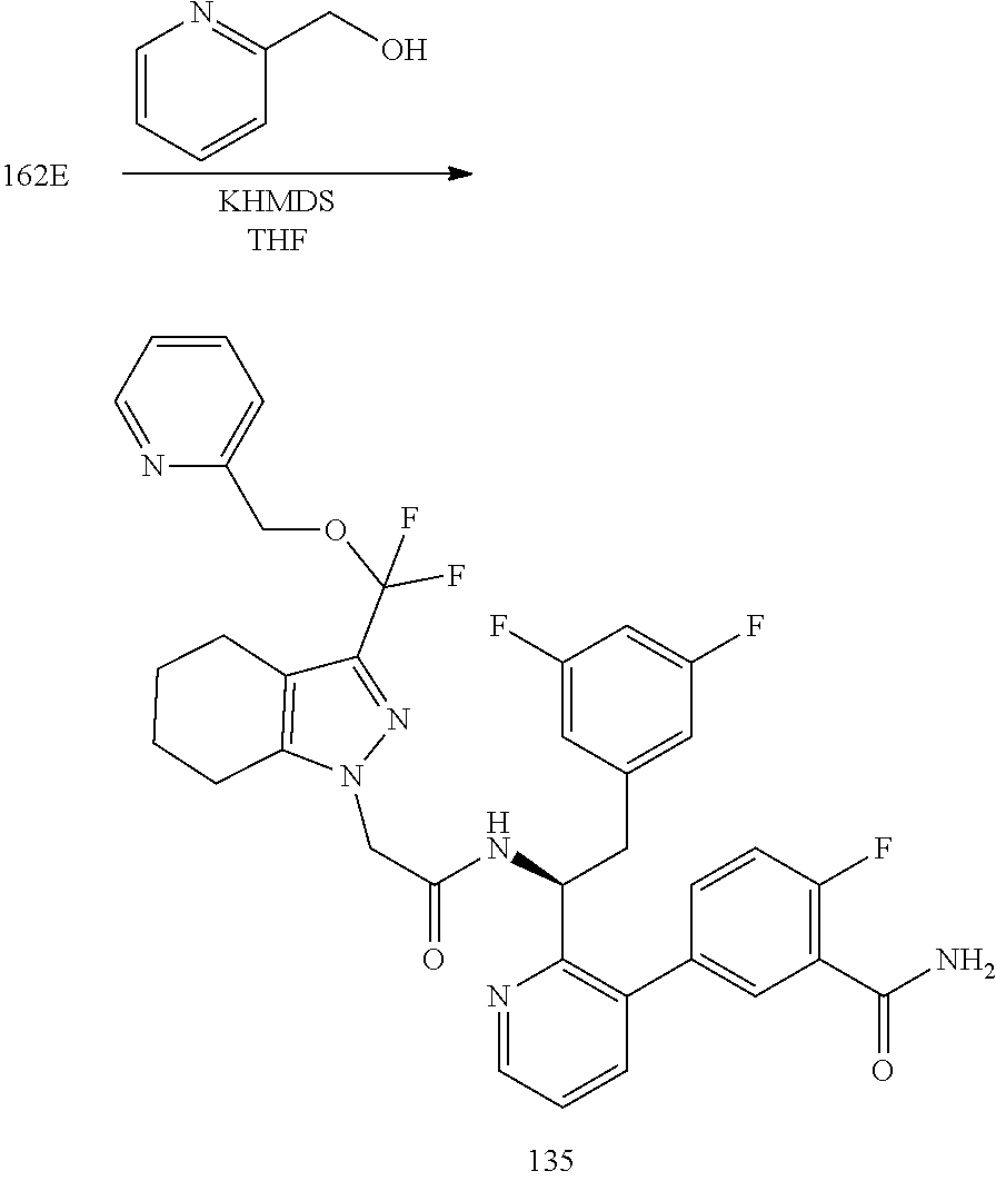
C1(F)=CC(CC(C2=C(C3=CC(C(N)=O)=C(F)C=C3)C=CC=N2)NC(CN2N=C(C(OCC3=CC=CC=N3)(F)F)C3=C2CCCC3)=O)=CC(F)=C1.C1=CC=CC(CO)=N1
